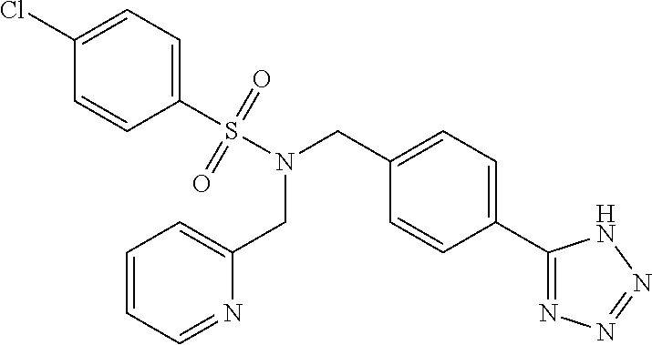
C1=CC(C2=NN=NN2)=CC=C1CN(S(C1=CC=C(Cl)C=C1)(=O)=O)CC1=CC=CC=N1
